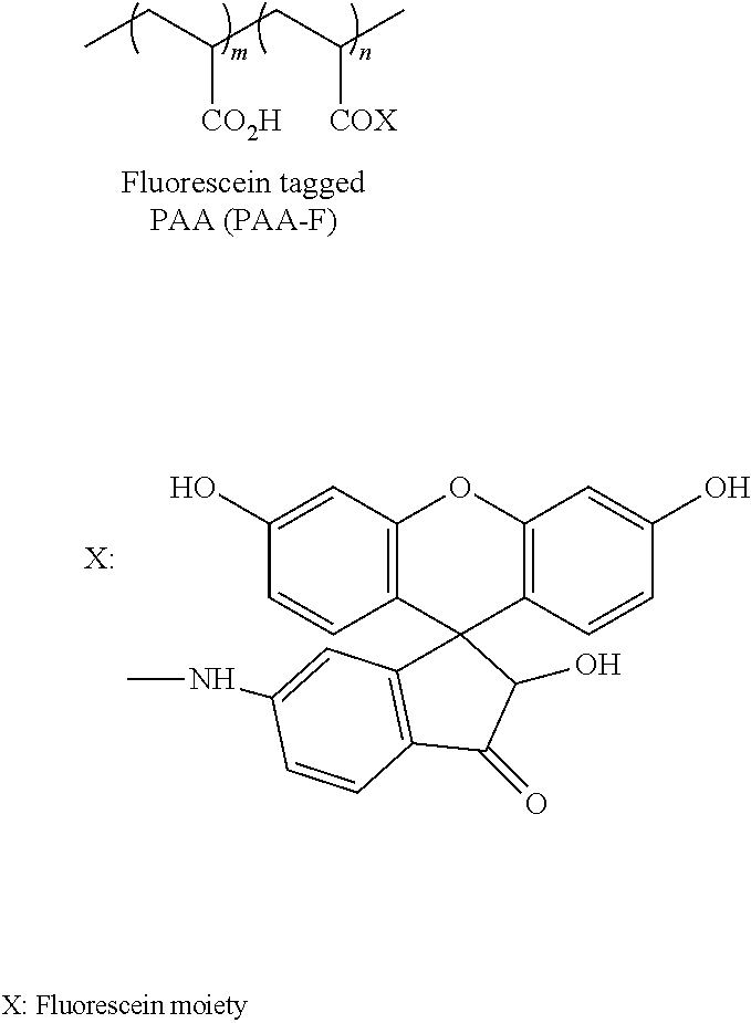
CCC(CC(C)[COX])[CO2H].C1(O)=CC2=C(C=C1)C1(C3=C(O2)C=C(O)C=C3)C2=C(C(=O)C1O)C=CC(NC)=C2.[X:]
